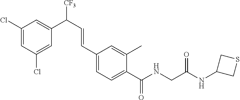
C1(Cl)=CC(Cl)=CC(C([CF3])C=CC2=CC=C(C(=O)NCC(NC3CSC3)=O)C(C)=C2)=C1
